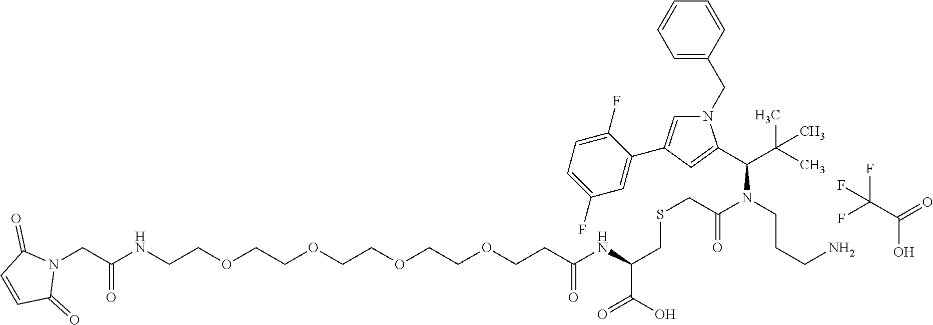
N1(CC2=CC=CC=C2)C=C(C2=CC(F)=CC=C2F)C=C1C(C(C)(C)C)N(CCCN)C(CSCC(NC(CCOCCOCCOCCOCCNC(CN1C(=O)C=CC1=O)=O)=O)C(=O)O)=O.OC(=O)C(F)(F)F
